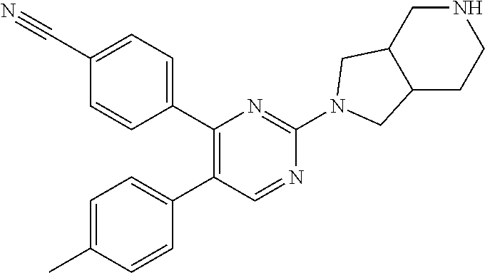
C1(C2=CC=C(C#N)C=C2)=C(C2=CC=C(C)C=C2)C=NC(N2CC3C(CCNC3)C2)=N1
